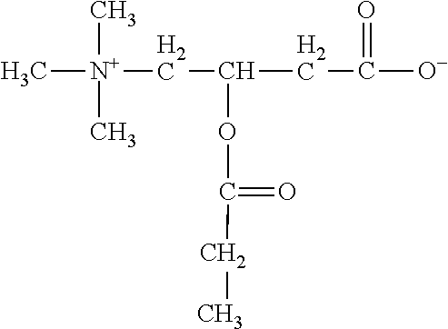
C[N+](C)(C)CC(CC([O-])=O)OC(CC)=O
